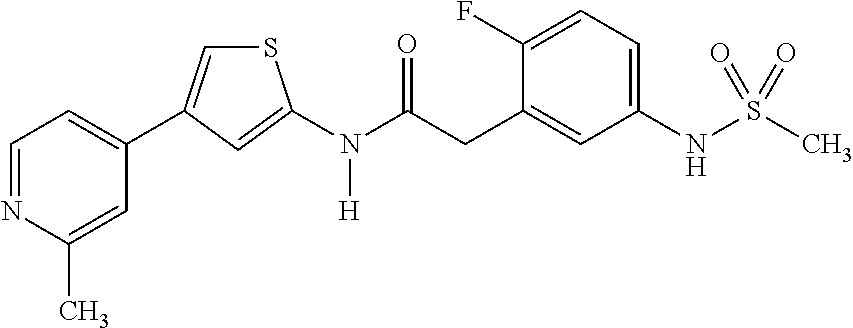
C1=NC(C)=CC(C2=CSC(N(C(CC3=CC(NS(C)(=O)=O)=CC=C3F)=O)[H])=C2)=C1
